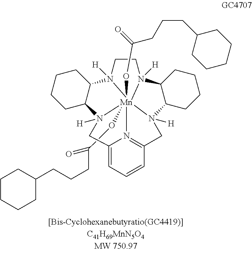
C(O[Mn]1234(OC(=O)CCCC5CCCCC5)N5([H])CCN1([H])C1CCCCC1N2([H])CC1=CC=CC(=N13)CN4([H])C1C5CCCC1)(CCCC1CCCCC1)=O
